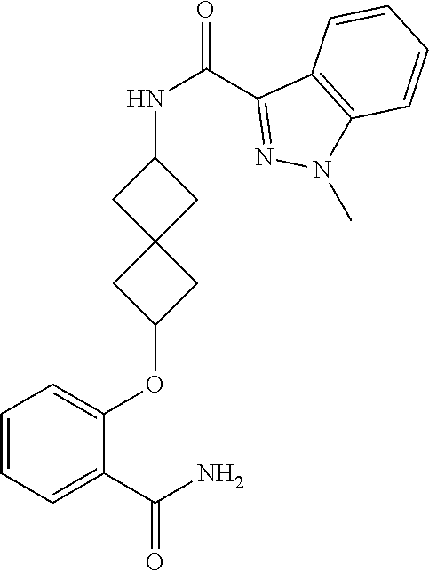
C1(C(N)=O)=CC=CC=C1OC1CC2(C1)CC(NC(C1=NN(C)C3=C1C=CC=C3)=O)C2
